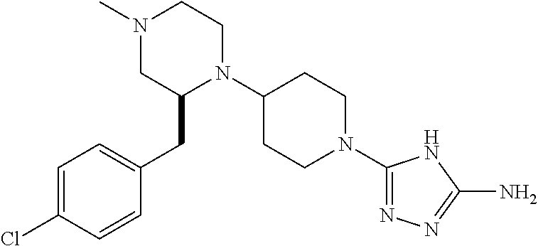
C1=C(Cl)C=CC(CC2N(C3CCN(C4=NN=C(N)N4)CC3)CCN(C)C2)=C1
